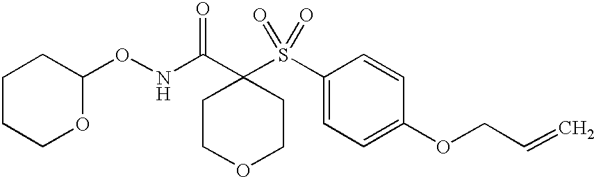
C1COCCC1(C(NOC1CCCCO1)=O)S(C1=CC=C(OCC=C)C=C1)(=O)=O
